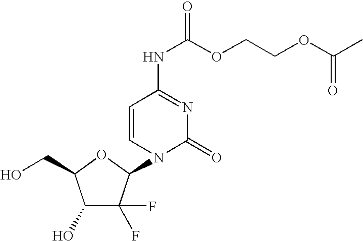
C1(O)C(F)(F)C(N2C(=O)N=C(NC(OCCOC(C)=O)=O)C=C2)OC1CO
